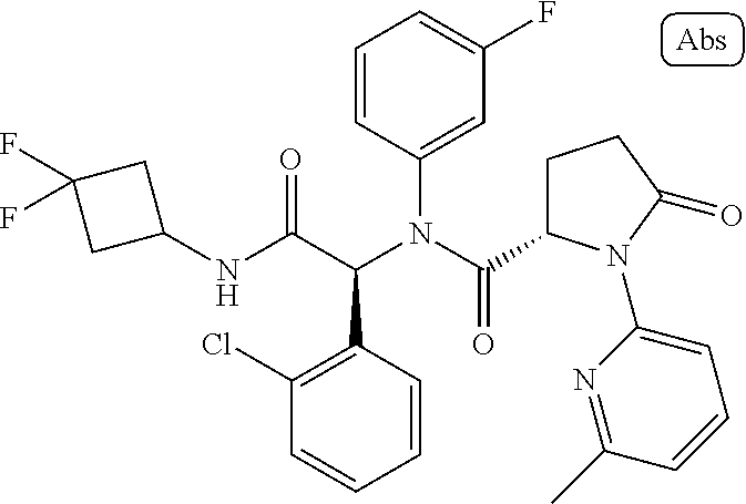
C1(NC(C(N(C(=O)C2CCC(=O)N2C2=CC=CC(C)=N2)C2=CC(F)=CC=C2)C2=C(Cl)C=CC=C2)=O)CC(F)(F)C1
